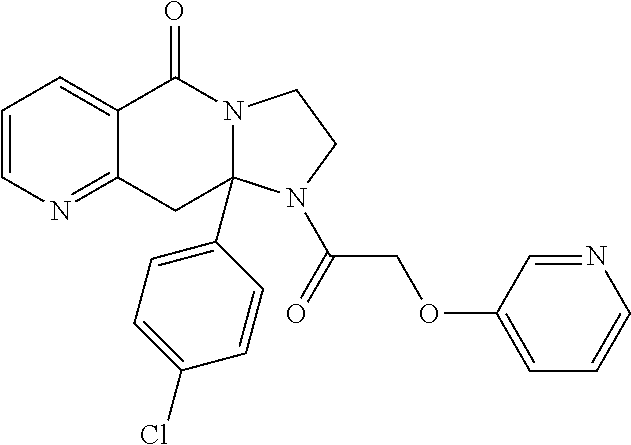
C1=CN=C2C(=C1)C(=O)N1CCN(C(COC3=CC=CN=C3)=O)C1(C1=CC=C(Cl)C=C1)C2
